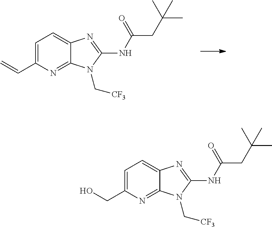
C12=NC(C=C)=CC=C1N=C(NC(CC(C)(C)C)=O)N2C[CF3].C12=NC(CO)=CC=C1N=C(NC(CC(C)(C)C)=O)N2C[CF3]
